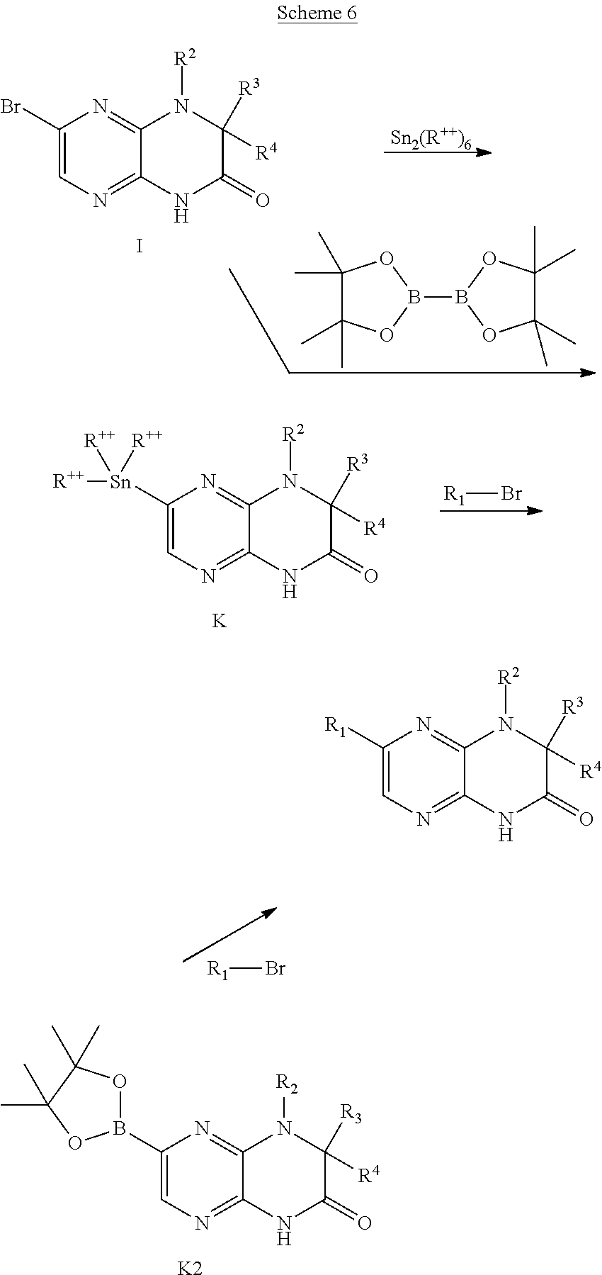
C1(B2OC(C)(C)C(C)(C)O2)=CN=C2C(=N1)N([R2])C([R4])([R3])C(=O)N2.[K2].[Sn2(R++)6].C1(Br)=CN=C2C(=N1)N([R2])C([R4])([R3])C(=O)N2.I.B1(B2OC(C)(C)C(C)(C)O2)OC(C)(C)C(C)(C)O1.[R1]Br.C1([Sn]([R++])([R++])[R++])=CN=C2C(=N1)N([R2])C([R4])([R3])C(=O)N2.[K].[R1]Br.C1([R1])=CN=C2C(=N1)N([R2])C([R4])([R3])C(=O)N2
